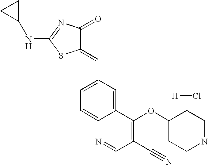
C1=C(C=C2C(=O)N=C(NC3CC3)S2)C=C2C(=C1)N=CC(C#N)=C2OC1CCNCC1.[H]Cl
